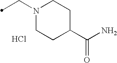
N1(CC)CCC(C(N)=O)CC1.Cl
